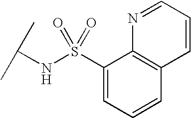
C1(S(NC(C)C)(=O)=O)=CC=CC2=C1N=CC=C2
